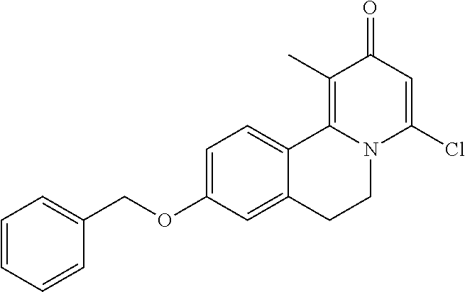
O(C1=CC=C2C(=C1)CCN1C2=C(C)C(=O)C=C1Cl)CC1=CC=CC=C1
